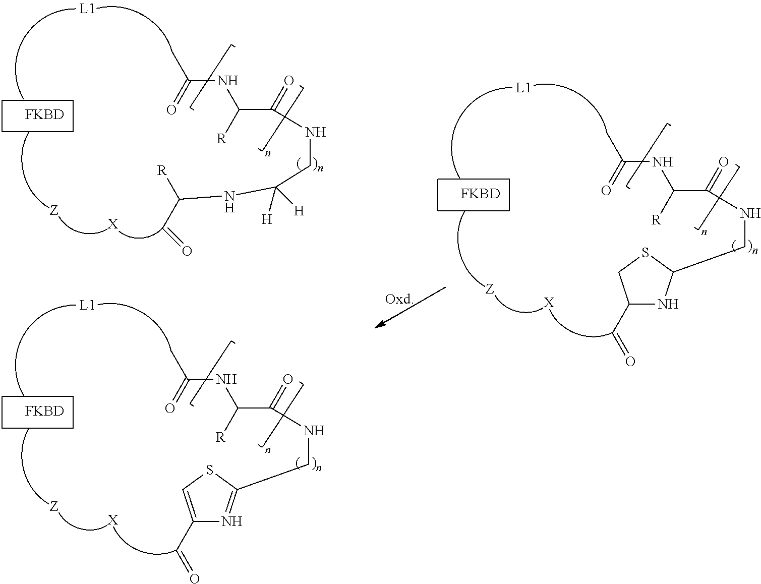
[FKBD].[X].CC(=O)NC(C(=O)NCC(NC(C=O)[R])([H])[H])[R].[FKBD].[X].CC(=O)NC(C(=O)NCC1NC(C=O)CS1)[R].[FKBD].[X].CC(=O)NC(C(=O)NCC1=NC(C=O)=CS1)[R]
